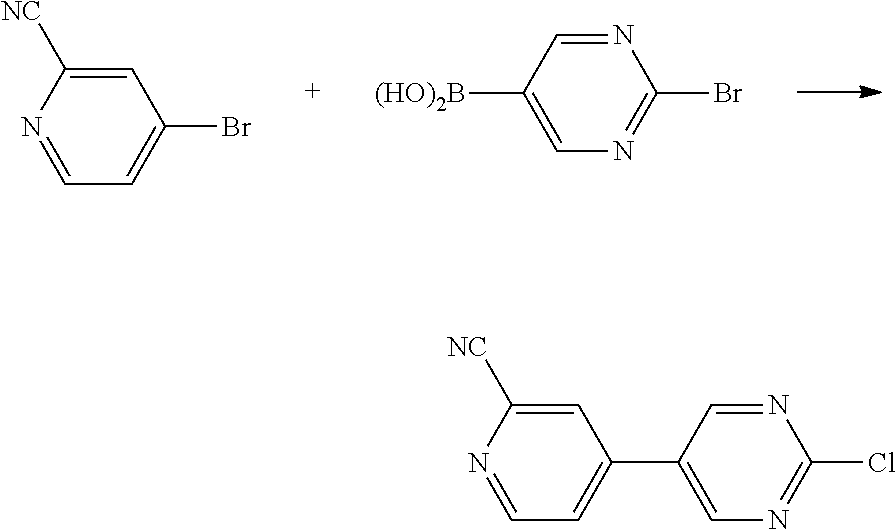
C1=C([NC])N=CC=C1Br.N1=CC([(HO)2B])=CN=C1Br.C1=C([NC])N=CC=C1C1=CN=C(Cl)N=C1
